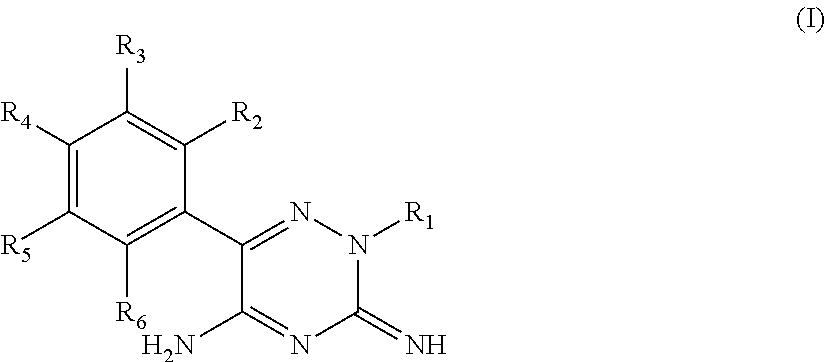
C1([R4])=C([R5])C([R6])=C(C2=NN([R1])C(=N)N=C2N)C([R2])=C1[R3]
